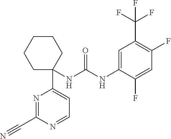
N1=C(C#N)N=CC=C1C1(NC(NC2=CC(C(F)(F)F)=C(F)C=C2F)=O)CCCCC1
